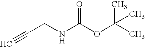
C#CCNC(OC(C)(C)C)=O
